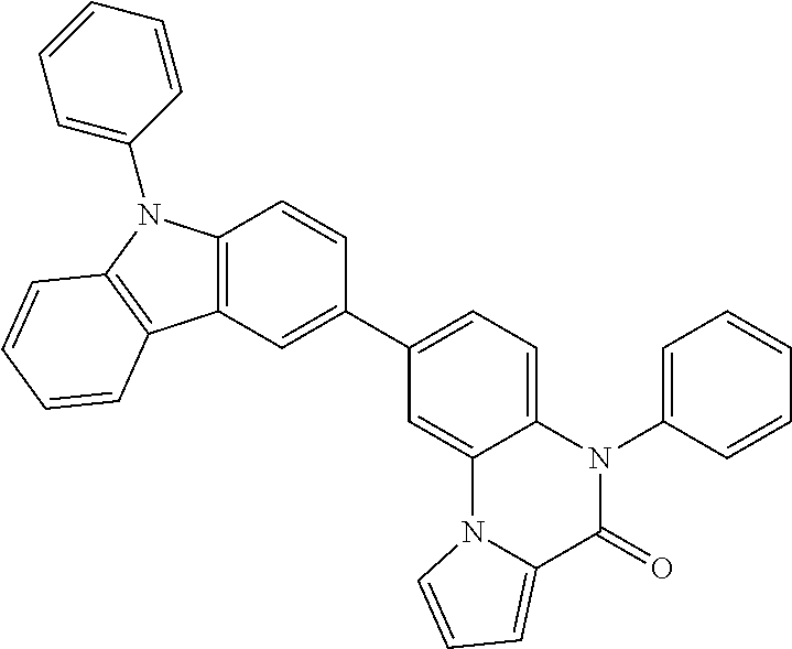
C12=C(C=C(C3=CC=C4C(=C3)N3C(=CC=C3)C(=O)N4C3=CC=CC=C3)C=C1)C1=C(N2C2=CC=CC=C2)C=CC=C1
